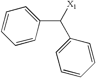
C1=CC(C([X1])C2=CC=CC=C2)=CC=C1
